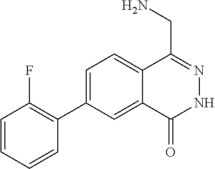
C1=C(C2=C(F)C=CC=C2)C=C2C(=C1)C(CN)=NNC2=O
